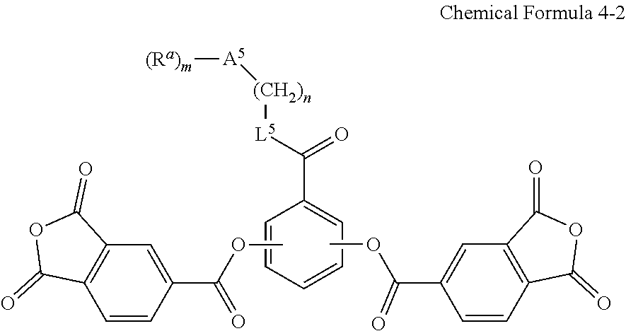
C1=CC=CC=C1C([L5][(CH2)n][A5][(Ra)m])=O.COC(C1=CC2=C(C=C1)C(=O)OC2=O)=O.COC(C1=CC2=C(C=C1)C(=O)OC2=O)=O
